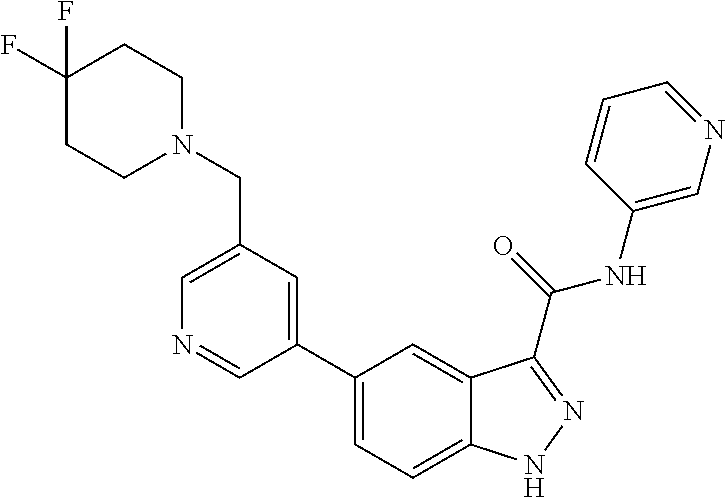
C1(CN2CCC(F)(F)CC2)=CN=CC(C2=CC=C3C(=C2)C(C(NC2=CN=CC=C2)=O)=NN3)=C1
